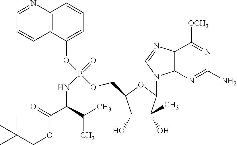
C1=C(OP(OCC2C(O)C(O)(C)C(N3C4=C(C([OCH3])=NC(N)=N4)N=C3)O2)(=O)NC(C(=O)OCC(C)(C)C)C(C)C)C2=C(C=C1)N=CC=C2
